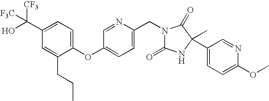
C1(C(O)([CF3])[F3C])=CC=C(OC2=CC=C(CN3C(=O)NC(C)(C4=CC=C(OC)N=C4)C3=O)N=C2)C(CCC)=C1
